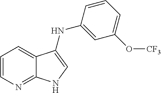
C1=CN=C2C(=C1)C(NC1=CC(O[CF3])=CC=C1)=CN2
